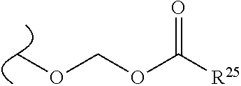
COCOC(=O)[R25]
